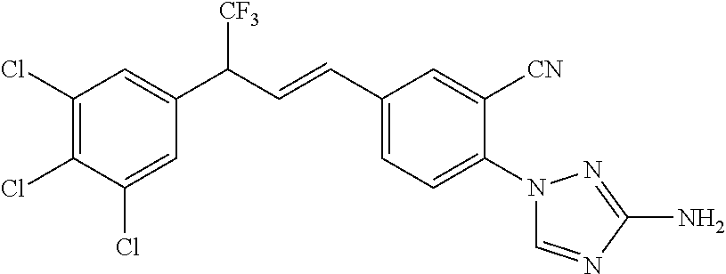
C1(C(C=CC2=CC=C(N3C=NC(N)=N3)C([CN])=C2)[CF3])=CC(Cl)=C(Cl)C(Cl)=C1
